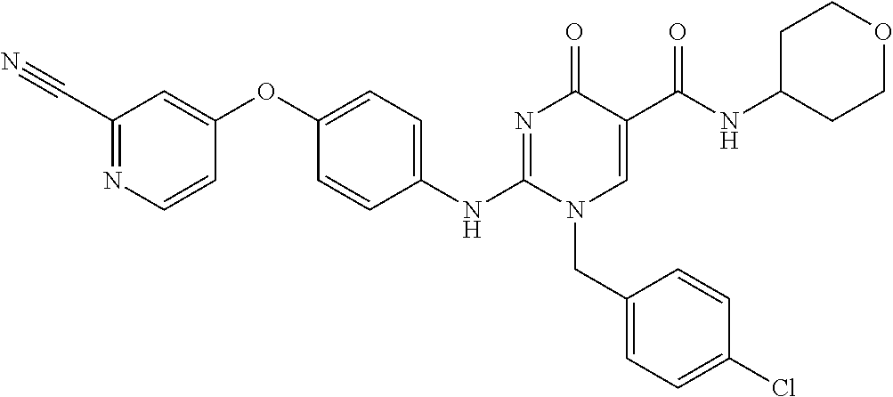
C1(C#N)=NC=CC(OC2=CC=C(NC3=NC(=O)C(C(NC4CCOCC4)=O)=CN3CC3=CC=C(Cl)C=C3)C=C2)=C1
